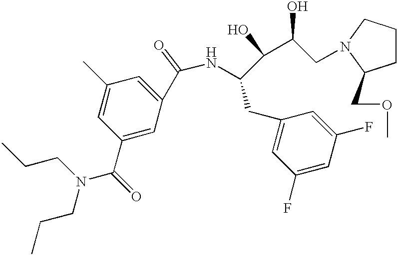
C(C1=CC(C)=CC(C(=O)N(CCC)CCC)=C1)(NC(CC1=CC(F)=CC(F)=C1)C(C(O)CN1CCCC1COC)O)=O
